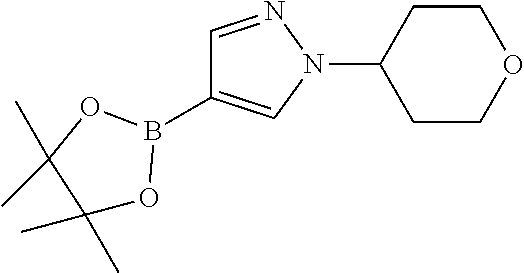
C1(B2OC(C)(C)C(C)(C)O2)=CN(C2CCOCC2)N=C1
